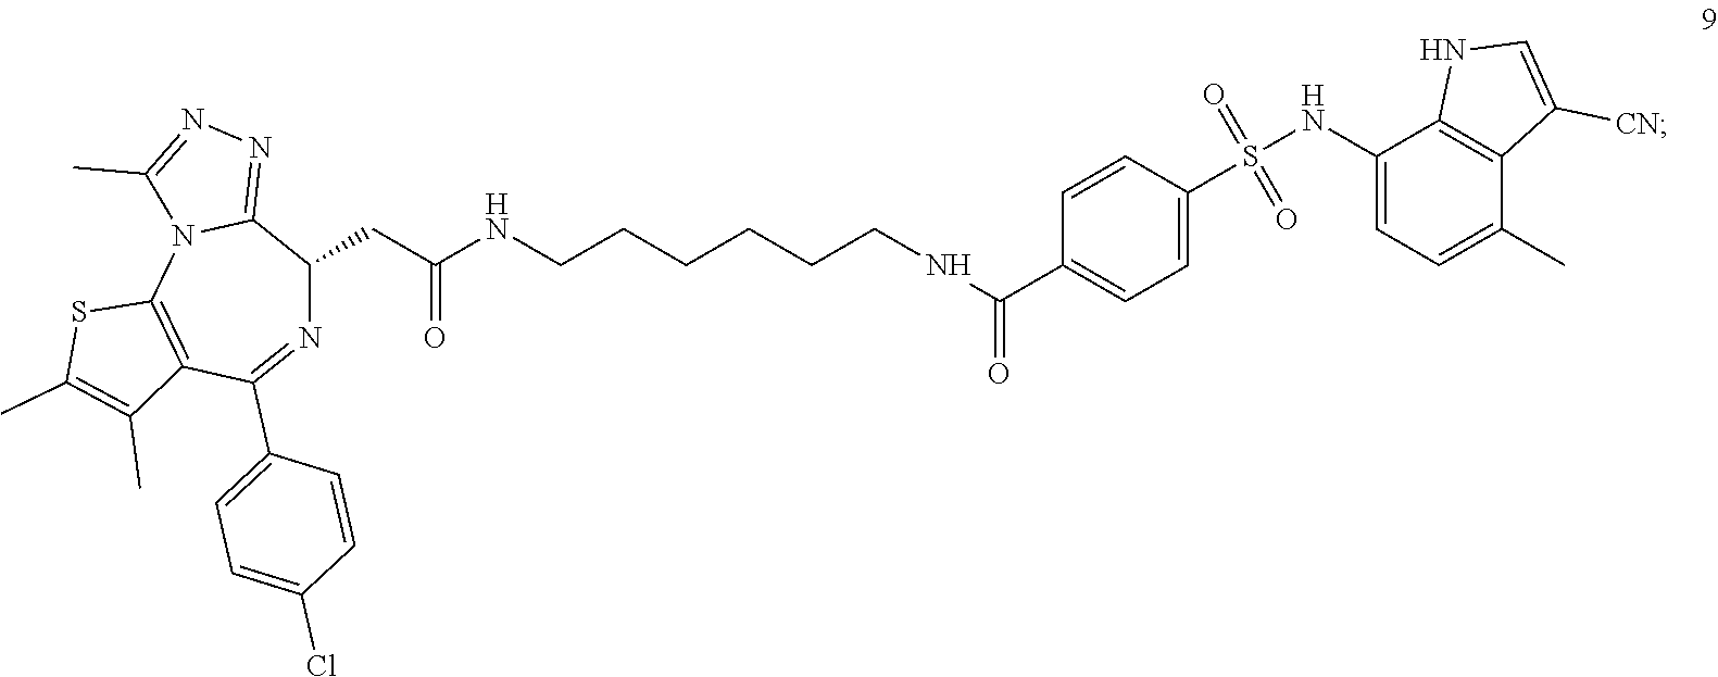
N1=C(C2=CC=C(Cl)C=C2)C2=C(N3C(=NN=C3C)C1CC(NCCCCCCNC(C1=CC=C(S(NC3=CC=C(C)C4=C3NC=C4[CN])(=O)=O)C=C1)=O)=O)SC(C)=C2C
